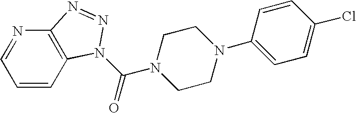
C1=CC2=C(N=C1)N=NN2C(=O)N1CCN(C2=CC=C(Cl)C=C2)CC1
